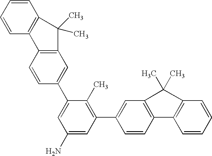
C1=C(C2=C(C)C(C3=CC4=C(C=C3)C3=C(C=CC=C3)C4(C)C)=CC(N)=C2)C=CC2=C1C(C)(C)C1=C2C=CC=C1
